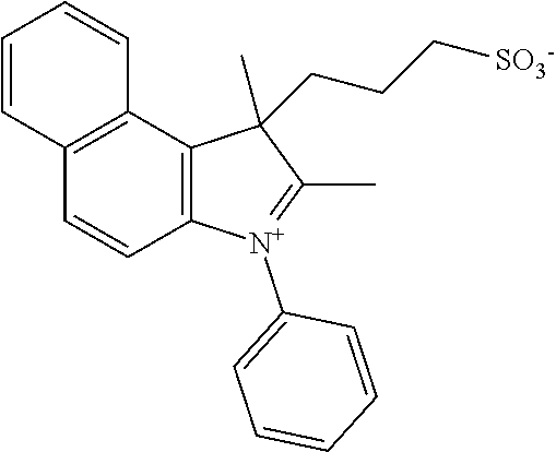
C12=C(C3=C(C=C1)C=CC=C3)C(CCC[SO3-])(C)C(C)=[N+]2C1=CC=CC=C1
